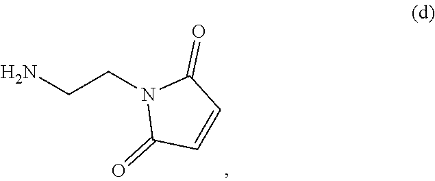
C(CN1C(=O)C=CC1=O)N
